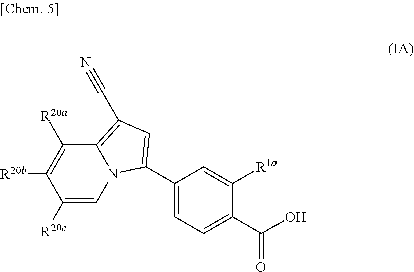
C12=C(C#N)C=C(C3=CC=C(C(O)=O)C([R1a])=C3)N1C=C([R20c])C([R20b])=C2[R20a]
